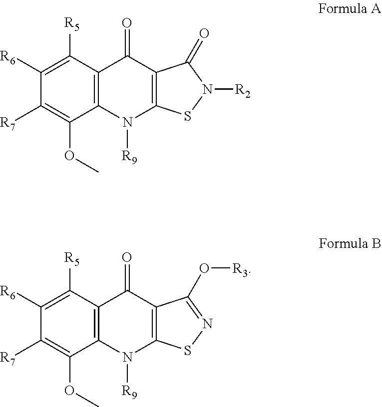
C12=C(C([R5])=C([R6])C([R7])=C1OC)C(=O)C1=C(N2[R9])SN([R2])C1=O.C12=C(C([R5])=C([R6])C([R7])=C1OC)C(=O)C1=C(N2[R9])SN=C1O[R3]
